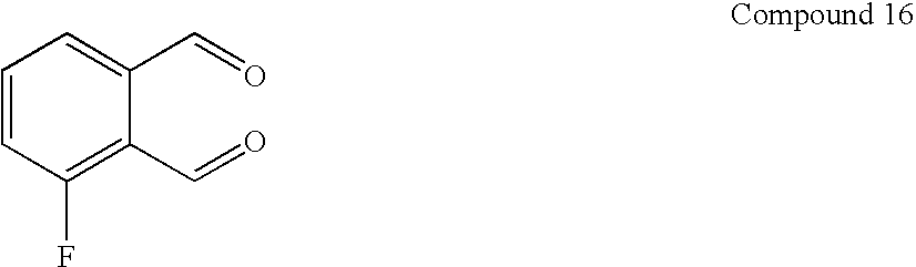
C1=CC(F)=C(C=O)C(C=O)=C1
